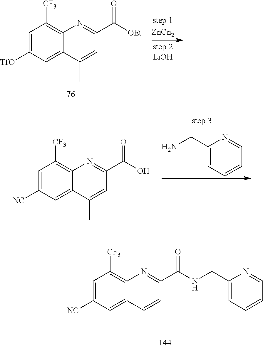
C1=C([NC])C=C2C(=C1[CF3])N=C(C(NCC1=CC=CC=N1)=O)C=C2C.C1=C([TfO])C=C2C(=C1[CF3])N=C(C([OEt])=O)C=C2C.NCC1=CC=CC=N1.C1=C([NC])C=C2C(=C1[CF3])N=C(C(O)=O)C=C2C
